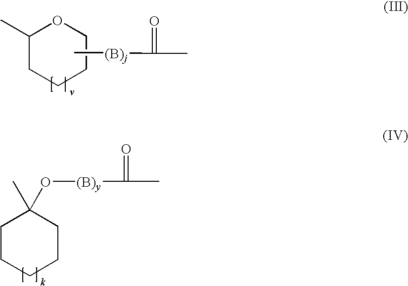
C1(C)CCCCO1.C[(B)j]C(=O)C.C1CCCCC1(C)O[(B)y]C(=O)C
